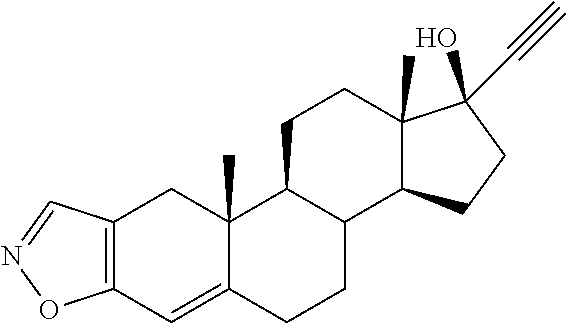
C12=C(C=NO1)CC1(C)C(=C2)CCC2C1CCC1(C)C2CCC1(O)C#C
